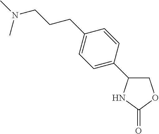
C1(C2COC(=O)N2)=CC=C(CCCN(C)C)C=C1
